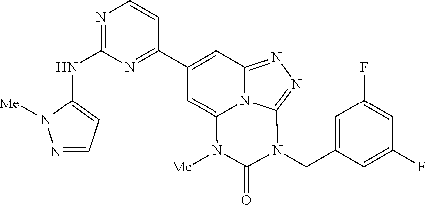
N1=CC=C(NC2=NC=CC(C3=CC4=NN=C5N4C(=C3)N([Me])C(=O)N5CC3=CC(F)=CC(F)=C3)=N2)N1[Me]
